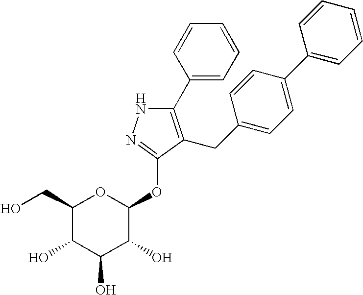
C1(C2=CC=CC=C2)=C(CC2=CC=C(C3=CC=CC=C3)C=C2)C(OC2OC(CO)C(O)C(O)C2O)=NN1
